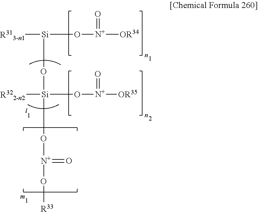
[R313-n1][Si](O[N+]([OR34])=O)O[Si](O[N+](O[R33])=O)([R322-n2])O[N+]([OR35])=O.[m]
